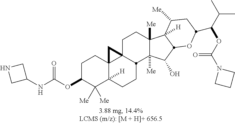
C1(OC(NC2CNC2)=O)C([Me])([Me])C2([H])C3(CC1)C1(CCC4([Me])C([Me])(C(O)C5C4([H])C([Me])CC(C(C(C)C)OC(N4CCC4)=O)O5)C1CC2)C3
